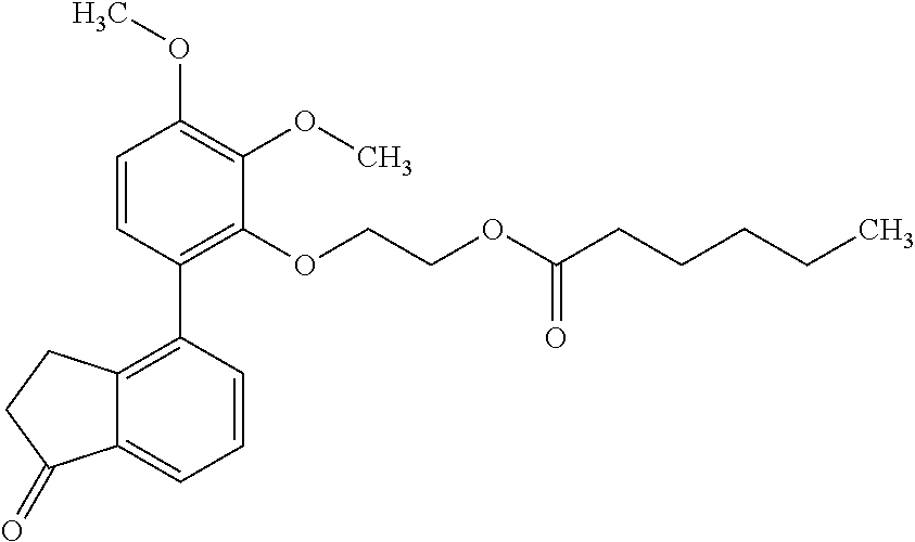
C1=CC(C2=C3C(=CC=C2)C(=O)CC3)=C(OCCOC(CCCCC)=O)C(OC)=C1OC
